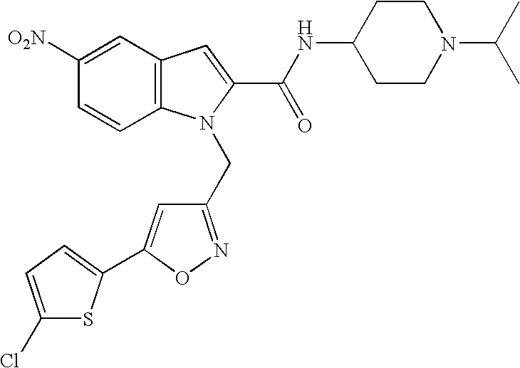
C1=C([O2N])C=CC2=C1C=C(C(NC1CCN(C(C)C)CC1)=O)N2CC1=NOC(C2=CC=C(Cl)S2)=C1
